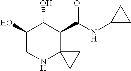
C1(O)CNC2(C(C(NC3CC3)=O)C1O)CC2
